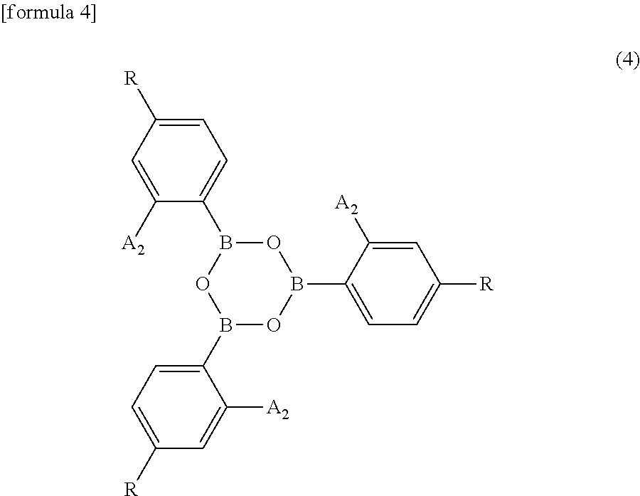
O1B(C2=CC=C([R])C=C2[A2])OB(C2=CC=C([R])C=C2[A2])OB1C1=CC=C([R])C=C1[A2]
